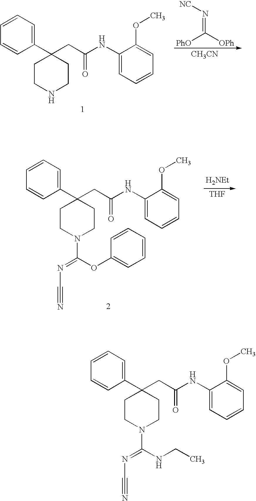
[PhO]C([OPh])=N[NC].[CH3CN].C1CNCCC1(CC(NC1=CC=CC=C1OC)=O)C1=CC=CC=C1.[THF].[H2NEt].C1CN(C(OC2=CC=CC=C2)=NC#N)CCC1(CC(NC1=CC=CC=C1OC)=O)C1=CC=CC=C1.C1CN(C(NCC)=NC#N)CCC1(CC(NC1=CC=CC=C1OC)=O)C1=CC=CC=C1
